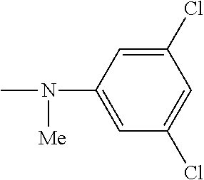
C1=C(N(C)[Me])C=C(Cl)C=C1Cl
